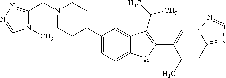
C1(C2CCN(CC3=NN=CN3C)CC2)=CC=C2C(=C1)C(C(C)C)=C(C1=CN3C(=NC=N3)C=C1C)N2
